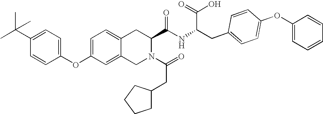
C12=CC=C(OC3=CC=C(C(C)(C)C)C=C3)C=C1CN(C(=O)CC1CCCC1)C(C(NC(CC1=CC=C(OC3=CC=CC=C3)C=C1)C(=O)O)=O)C2
